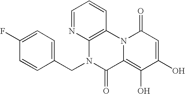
C12=C(N3C(=C(O)C(O)=CC3=O)C(=O)N1CC1=CC=C(F)C=C1)C=CC=N2
